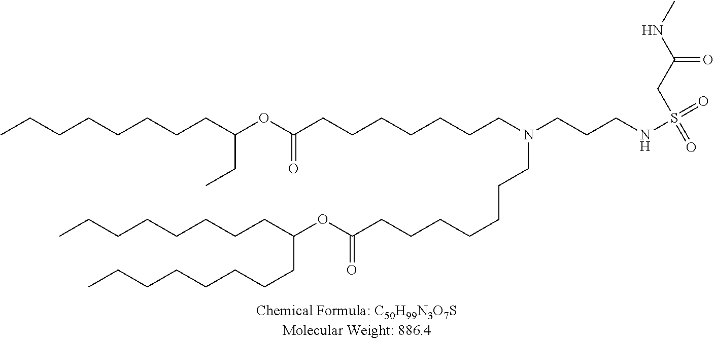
C(CCCC(CCCCCCCC)OC(=O)CCCCCCCN(CCCNS(=O)(=O)CC(NC)=O)CCCCCCCC(OC(CC)CCCCCCCC)=O)CCCC
